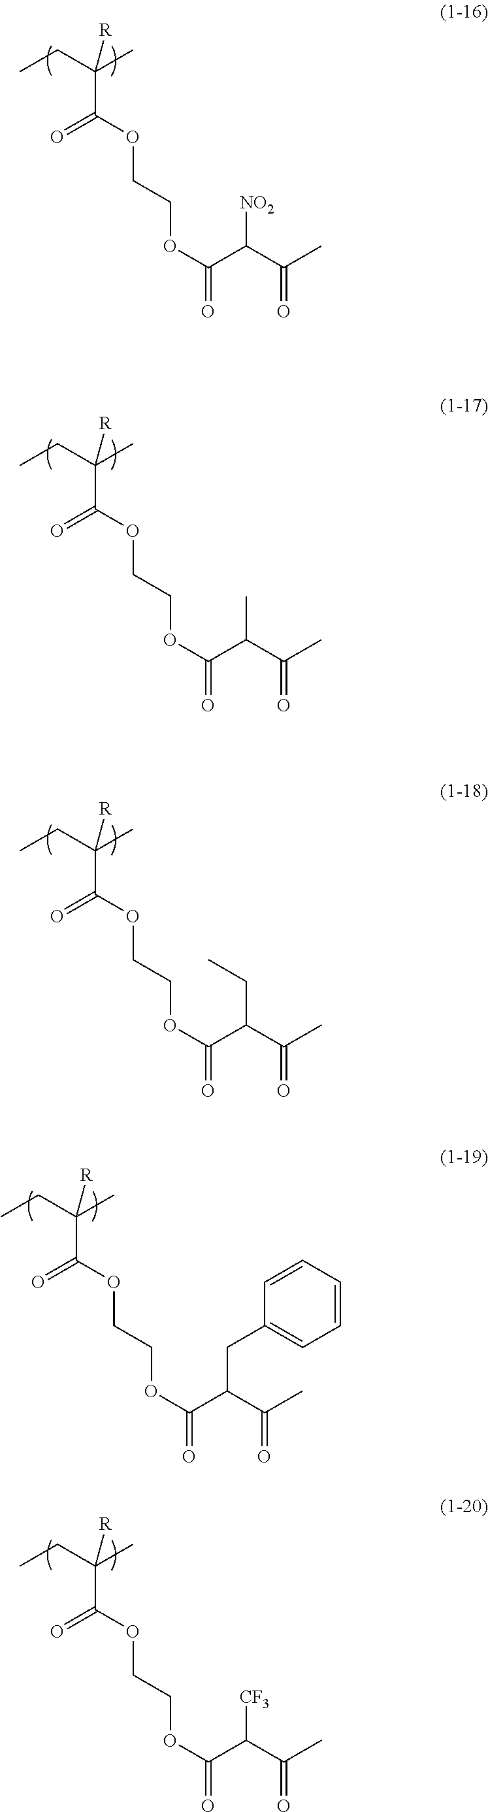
CCC(C)(C(OCCOC(=O)C(C(C)=O)[NO2])=O)[R].CCC(C)(C(OCCOC(=O)C(C(C)=O)C)=O)[R].CCC(C)(C(OCCOC(=O)C(C(C)=O)CC)=O)[R].CCC(C)(C(OCCOC(=O)C(C(C)=O)CC1=CC=CC=C1)=O)[R].CCC(C)(C(OCCOC(=O)C(C(C)=O)[CF3])=O)[R]
